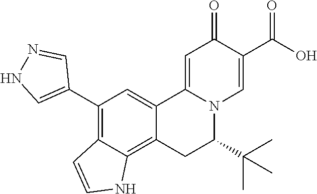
C12=CC(C3=CNN=C3)=C3C(=C1CC(C(C)(C)C)N1C2=CC(=O)C(C(O)=O)=C1)NC=C3
